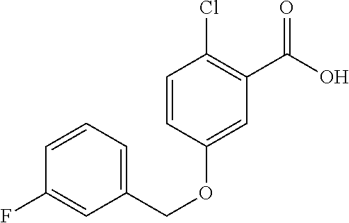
C1=CC=C(COC2=CC(C(O)=O)=C(Cl)C=C2)C=C1F
